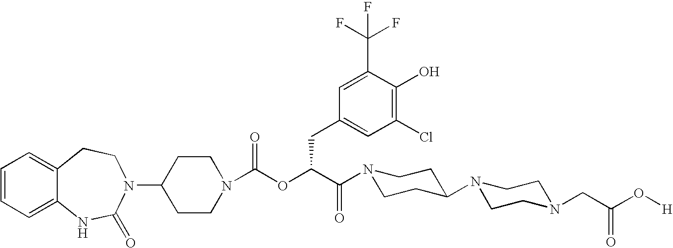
C1(N2C(=O)NC3=CC=CC=C3CC2)CCN(C(OC(C(=O)N2CCC(N3CCN(CC(O[H])=O)CC3)CC2)CC2=CC(Cl)=C(O)C(C(F)(F)F)=C2)=O)CC1
